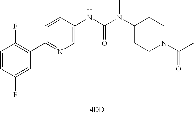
[4DD].C1(C2=C(F)C=CC(F)=C2)=NC=C(NC(N(C2CCN(C(=O)C)CC2)C)=O)C=C1
